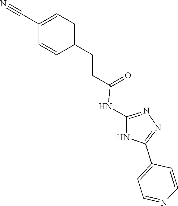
N1=C(NC(CCC2=CC=C(C#N)C=C2)=O)NC(C2=CC=NC=C2)=N1
